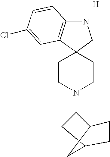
N1C2=C(C3(C1)CCN(C1CC4CC1CC4)CC3)C=C(Cl)C=C2.[H]
